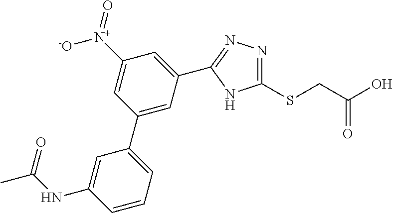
C1(SCC(O)=O)=NN=C(C2=CC([N+]([-O])=O)=CC(C3=CC=CC(NC(C)=O)=C3)=C2)N1
